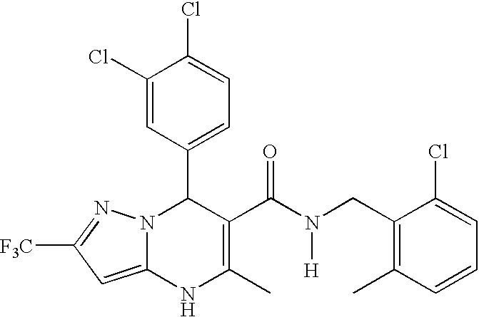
C1(Cl)=CC(C2N3C(=CC([F3C])=N3)NC(C)=C2C(N(CC2=C(C)C=CC=C2Cl)[H])=O)=CC=C1Cl
